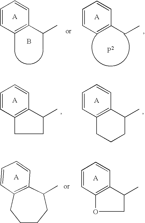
C1=CC(C)=C(C(C)C)C=C1.B.C1=CC=C(CC)C=C1.C1=CC2=C(C=C1)C(C)CC2.C1=CC2=C(C=C1)C(C)CCC2.C1CCC(C)C2=C(C1)C=CC=C2.C1C(C)C2=C(O1)C=CC=C2
